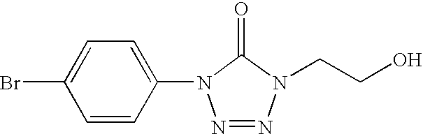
C1(N2N=NN(CCO)C2=O)=CC=C(Br)C=C1
